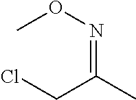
C(C(C)=NOC)Cl
